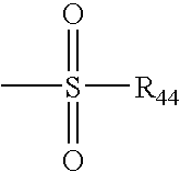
CS([R44])(=O)=O
